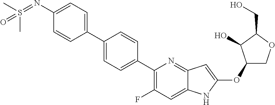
C1(OC2=CC3=NC(C4=CC=C(C5=CC=C(N=S(=O)(C)C)C=C5)C=C4)=C(F)C=C3N2)COC(CO)C1O
